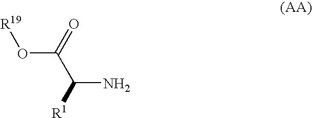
[R1]C(C(=O)O[R19])N
